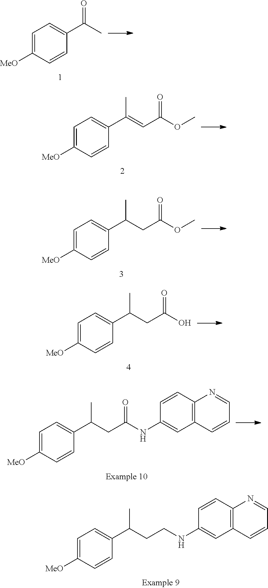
O(C)C(C=C(C)C1=CC=C([MeO])C=C1)=O.C1([MeO])=CC=C(C(C)CC(=O)OC)C=C1.C1=C(C(C)CC(=O)O)C=CC([MeO])=C1.C1=C(NC(CC(C2=CC=C([MeO])C=C2)C)=O)C=CC2=C1C=CC=N2.C1=C(NCCC(C2=CC=C([MeO])C=C2)C)C=CC2=C1C=CC=N2.C1([MeO])=CC=C(C(=O)C)C=C1
